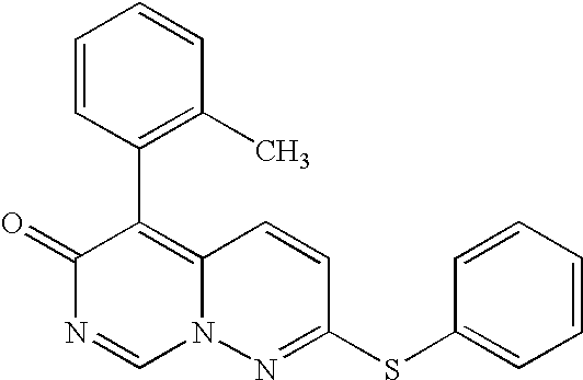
O=C1N=CN2C(=C1C1=C(C)C=CC=C1)C=CC(SC1=CC=CC=C1)=N2
